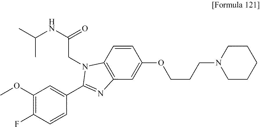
C(NC(C)C)(CN1C2=C(C=C(OCCCN3CCCCC3)C=C2)N=C1C1=CC(OC)=C(F)C=C1)=O
